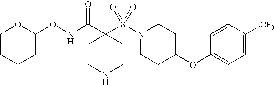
C1CNCCC1(C(NOC1OCCCC1)=O)S(N1CCC(OC2=CC=C([CF3])C=C2)CC1)(=O)=O
